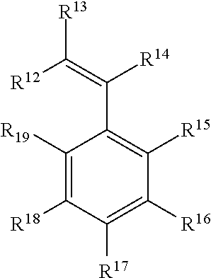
C1([R19])=C([R18])C([R17])=C([R16])C([R15])=C1C([R14])=C([R12])[R13]
